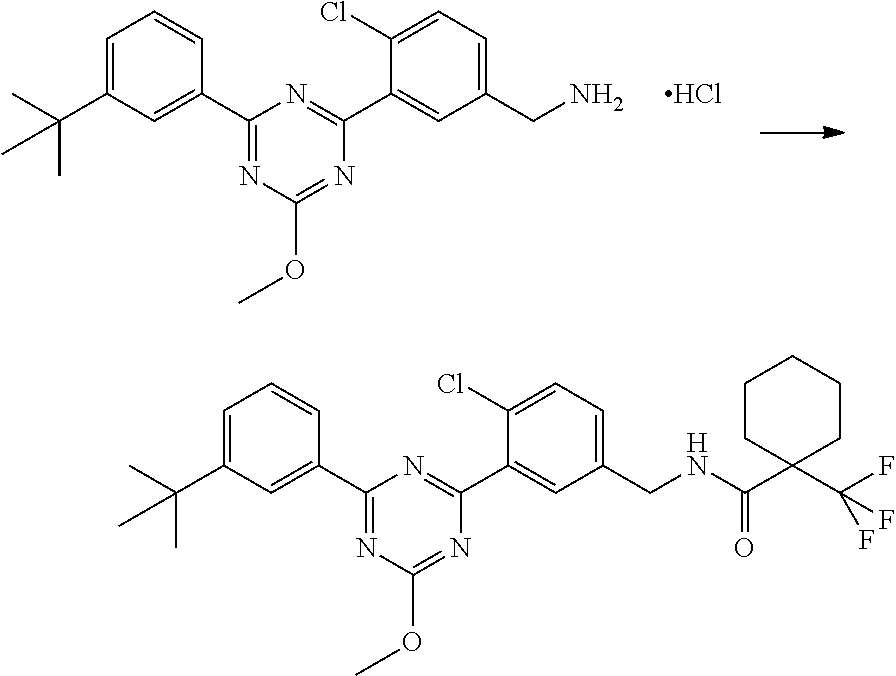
C1(C2=CC(C(C)(C)C)=CC=C2)=NC(OC)=NC(C2=CC(CNC(C3(C(F)(F)F)CCCCC3)=O)=CC=C2Cl)=N1.C1(C2=CC(C(C)(C)C)=CC=C2)=NC(OC)=NC(C2=CC(CN)=CC=C2Cl)=N1.Cl
